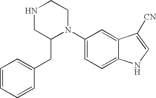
C1=CC=CC(CC2N(C3=CC=C4C(=C3)C([CN])=CN4)CCNC2)=C1
